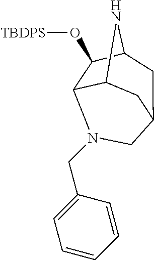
C12C3C(O[TBDPS])C(N1)CC(C2)CN3CC1=CC=CC=C1
